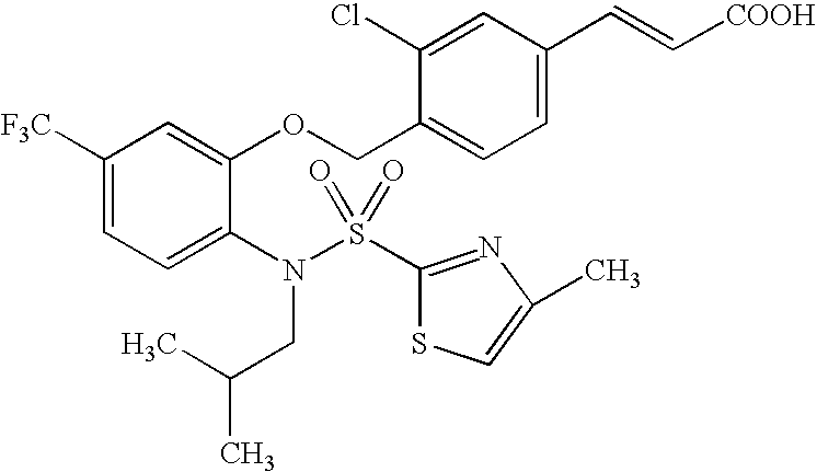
C1([F3C])=CC=C(N(S(=O)(=O)C2=NC(C)=CS2)CC(C)C)C(OCC2=CC=C(C=C[COOH])C=C2Cl)=C1
